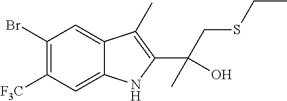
C1(Br)=C([F3C])C=C2C(=C1)C(C)=C(C(CSCC)(C)O)N2
